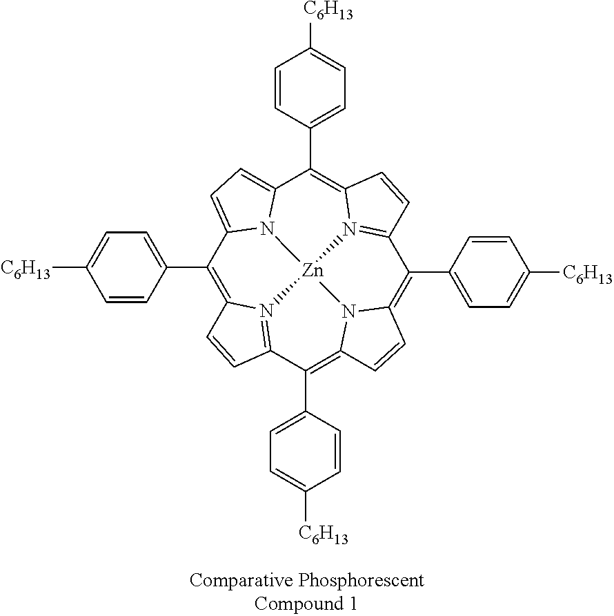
C1(C2=CC=C([C6H13])C=C2)=C2N3=C(C(C4=CC=C([C6H13])C=C4)=C4N5C(=C(C6=CC=C([C6H13])C=C6)C6=N7C(=C(C8=CC=C([C6H13])C=C8)C8=CC=C1N8[Zn]753)C=C6)C=C4)C=C2
